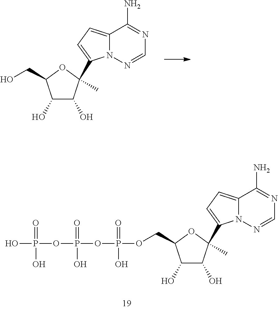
C1(O)C(O)C(C)(C2=CC=C3N2N=CN=C3N)OC1CO.C1(O)C(O)C(C)(C2=CC=C3N2N=CN=C3N)OC1COP(OP(OP(O)(=O)O)(=O)O)(=O)O
